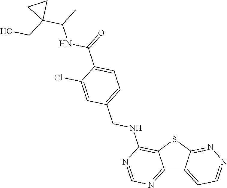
C12=NC=NC(NCC3=CC=C(C(NC(C4(CO)CC4)C)=O)C(Cl)=C3)=C1SC1=NN=CC=C21
